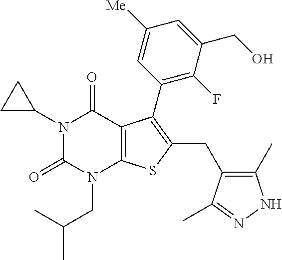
C1C(N2C(=O)N(CC(C)C)C3=C(C2=O)C(C2=C(F)C(CO)=CC([Me])=C2)=C(CC2=C(C)NN=C2C)S3)C1
